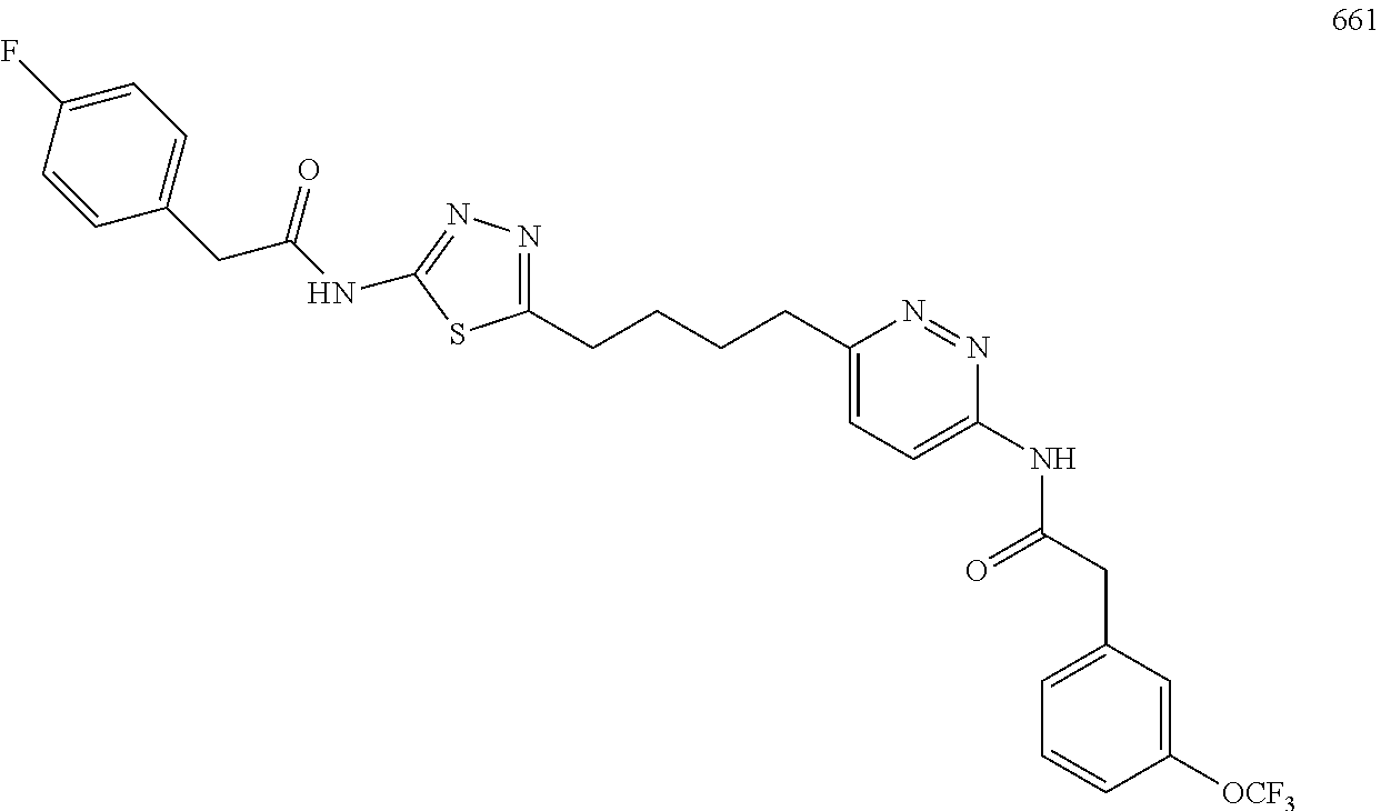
C1(CCCCC2=CC=C(NC(CC3=CC=CC([OCF3])=C3)=O)N=N2)=NN=C(NC(CC2=CC=C(F)C=C2)=O)S1
